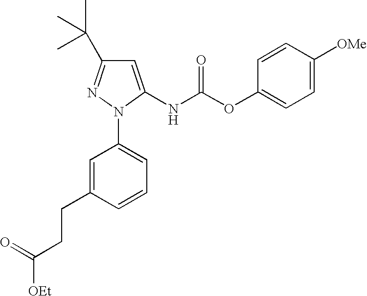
C1=C(NC(OC2=CC=C([OMe])C=C2)=O)N(C2=CC=CC(CCC([OEt])=O)=C2)N=C1C(C)(C)C
